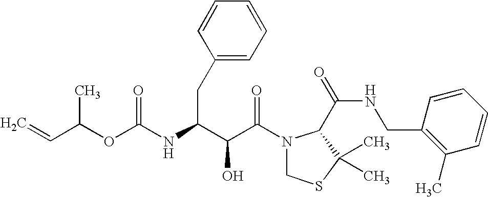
O(C(NC(C(C(N1CSC(C)(C)C1C(NCC1=C(C)C=CC=C1)=O)=O)O)CC1=CC=CC=C1)=O)C(C=C)C
